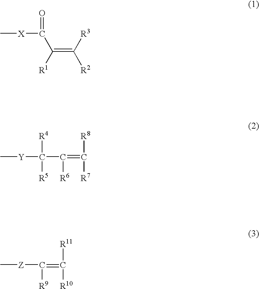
C[X]C(=O)C(=C([R2])[R3])[R1].C[Y]C([R4])([R5])C([R6])=C([R8])[R7].C[Z]C([R9])=C([R11])[R10]
